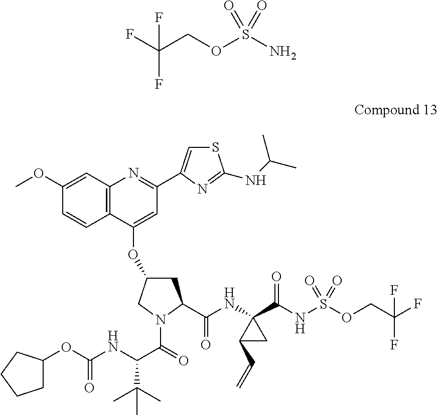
C(OS(N)(=O)=O)C(F)(F)F.C12=C(C=C(OC)C=C1)N=C(C1=CSC(NC(C)C)=N1)C=C2OC1CC(C(NC2(C(NS(=O)(=O)OCC(F)(F)F)=O)C(C=C)C2)=O)N(C(=O)C(NC(OC2CCCC2)=O)C(C)(C)C)C1
